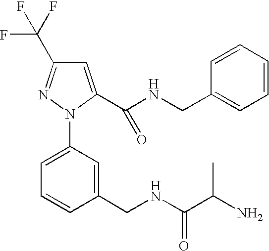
C1=C(N2N=C(C(F)(F)F)C=C2C(NCC2=CC=CC=C2)=O)C=C(CNC(C(N)C)=O)C=C1
